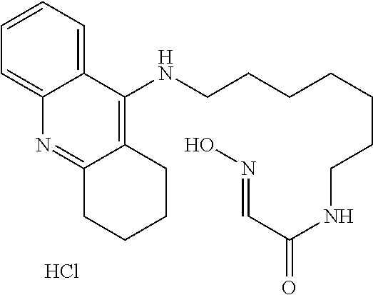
C1=CC=C2C(=C1)N=C1C(=C2NCCCCCCCNC(=O)C=NO)CCCC1.Cl
